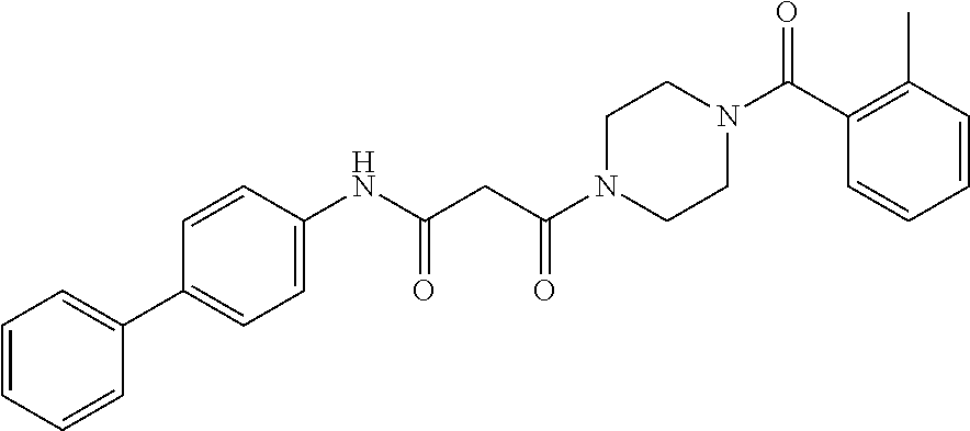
C1=CC=CC(C2=CC=C(NC(CC(N3CCN(C(C4=C(C)C=CC=C4)=O)CC3)=O)=O)C=C2)=C1
